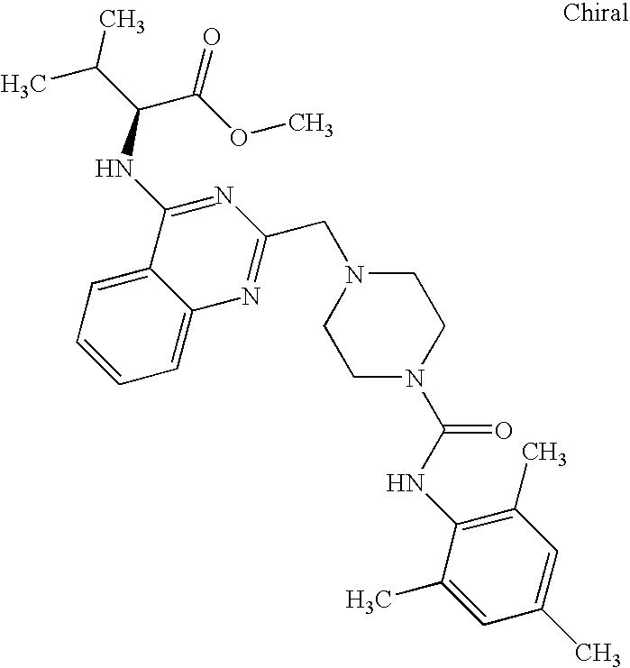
C1=C2C(=CC=C1)C(NC(C(C)C)C(OC)=O)=NC(CN1CCN(C(=O)NC3=C(C)C=C(C)C=C3C)CC1)=N2
